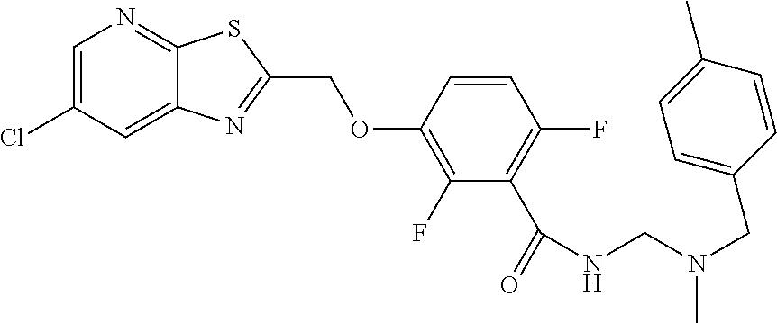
C1=C(Cl)C=C2C(=N1)SC(COC1=C(F)C(C(=O)NCN(C)CC3=CC=C(C)C=C3)=C(F)C=C1)=N2
